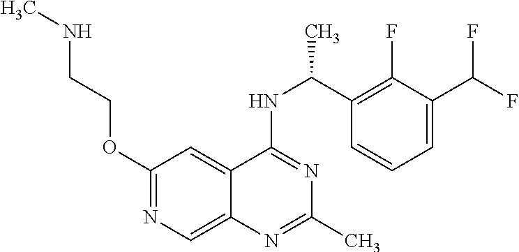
N1=C(NC(C2=C(F)C(C(F)F)=CC=C2)C)C2=CC(OCCNC)=NC=C2N=C1C
